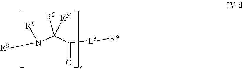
[R9]N(C(C(=O)[L3][Rd])([R5])[R5])[R6]
